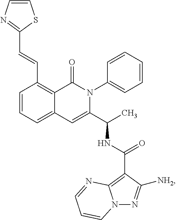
C1(C=CC2=NC=CS2)=C2C(=CC=C1)C=C(C(C)NC(C1=C3N(N=C1[NH2])C=CC=N3)=O)N(C1=CC=CC=C1)C2=O
